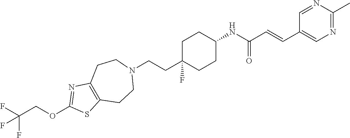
C1C(CCN2CCC3=C(CC2)SC(OCC(F)(F)F)=N3)(F)CCC(NC(C=CC2=CN=C(C)N=C2)=O)C1
